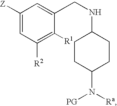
C1CC(N([Ra])[PG])CCC1NCC1=CC([Z])=CC([R2])=C1[R1]
